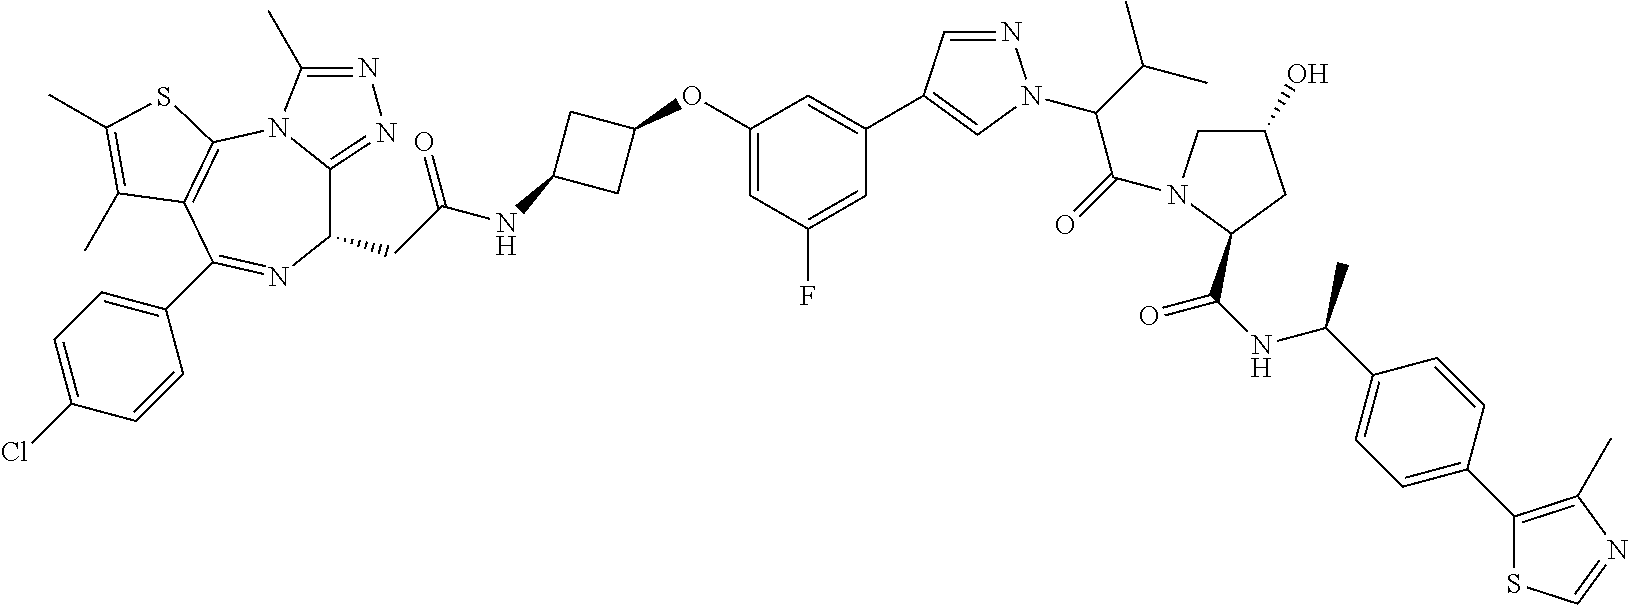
C1(CC(NC2CC(OC3=CC(F)=CC(C4=CN(C(C(C)C)C(=O)N5CC(O)CC5C(NC(C5=CC=C(C6=C(C)N=CS6)C=C5)C)=O)N=C4)=C3)C2)=O)C2=NN=C(C)N2C2=C(C(C3=CC=C(Cl)C=C3)=N1)C(C)=C(C)S2
